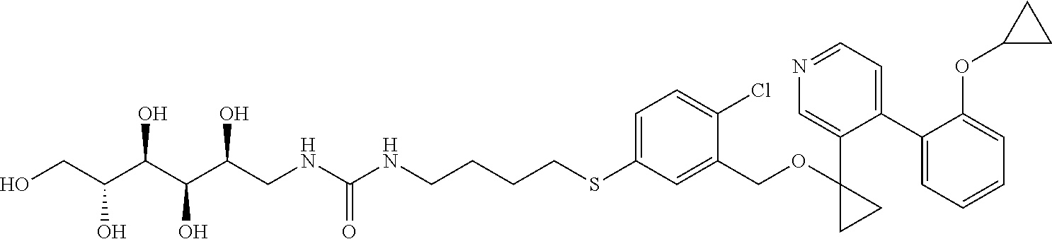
OCC(C(C(C(CNC(NCCCCSC1=CC=C(Cl)C(COC2(C3=CN=CC=C3C3=CC=CC=C3OC3CC3)CC2)=C1)=O)O)O)O)O
